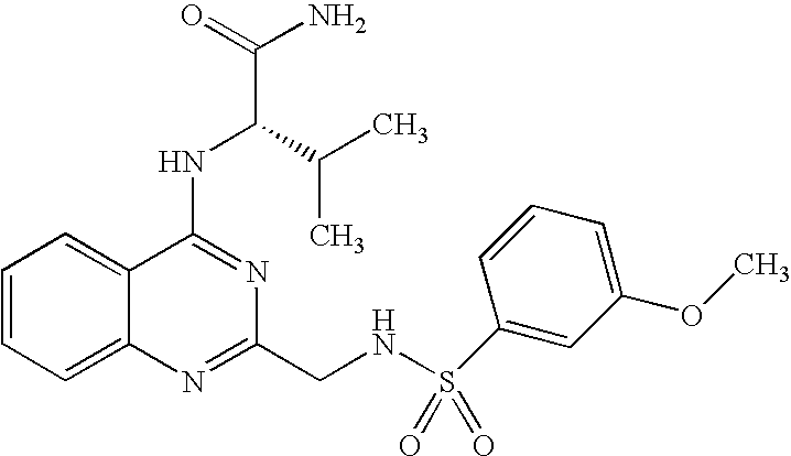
C1=CC=C2C(=C1)C(NC(C(C)C)C(N)=O)=NC(CNS(=O)(=O)C1=CC(OC)=CC=C1)=N2
